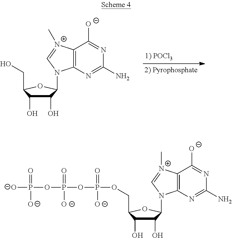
C1(O)C(O)C(CO)OC1N1C2=C([N+](C)=C1)C([O-])=NC(N)=N2.C1(O)C(O)C(COP(OP(OP([O-])(=O)[O-])(=O)[O-])(=O)[O-])OC1N1C2=C([N+](C)=C1)C([O-])=NC(N)=N2
